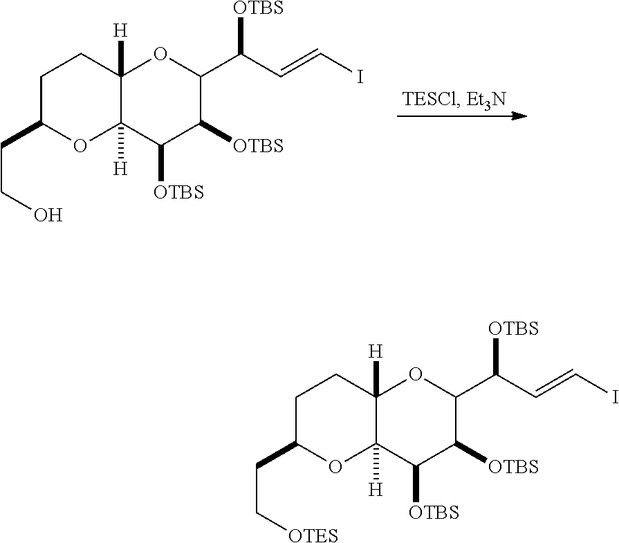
C1C(CCO)OC2([H])C([H])(C1)OC(C(C=CI)[OTBS])C([OTBS])C2[OTBS].C1C(CC[OTES])OC2([H])C([H])(C1)OC(C(C=CI)[OTBS])C([OTBS])C2[OTBS]
